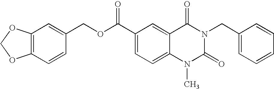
C12=C(C=CC(COC(C3=CC=C4C(=C3)C(=O)N(CC3=CC=CC=C3)C(=O)N4C)=O)=C1)OCO2
